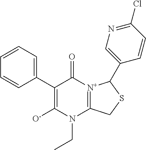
C1(C2=CC=CC=C2)=C([O-])N(CC)C2=[N+](C1=O)C(C1=CN=C(Cl)C=C1)SC2
